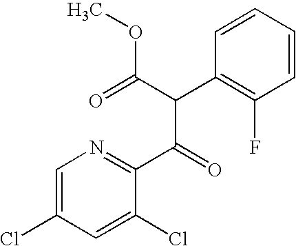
C1=C(Cl)C=C(Cl)C(C(=O)C(C(=O)OC)C2=C(F)C=CC=C2)=N1
